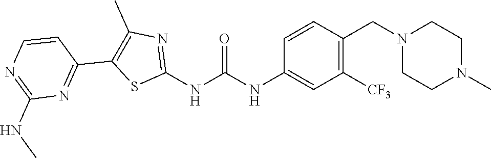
C1([CF3])=C(CN2CCN(C)CC2)C=CC(NC(NC2=NC(C)=C(C3=NC(NC)=NC=C3)S2)=O)=C1
